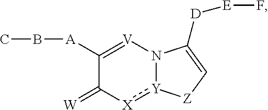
C1([A]BC)=[V]N2[Y](:[X]C1=[W])[Z]C=C2[D][E]F
